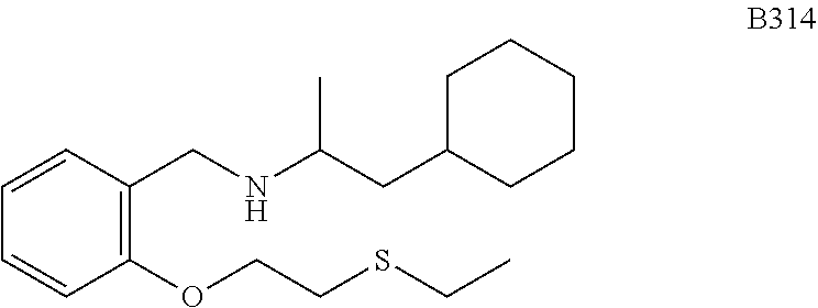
C1=CC(OCCSCC)=C(CNC(CC2CCCCC2)C)C=C1
